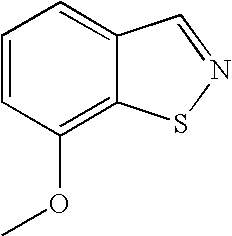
C1=CC(OC)=C2C(=C1)C=NS2
